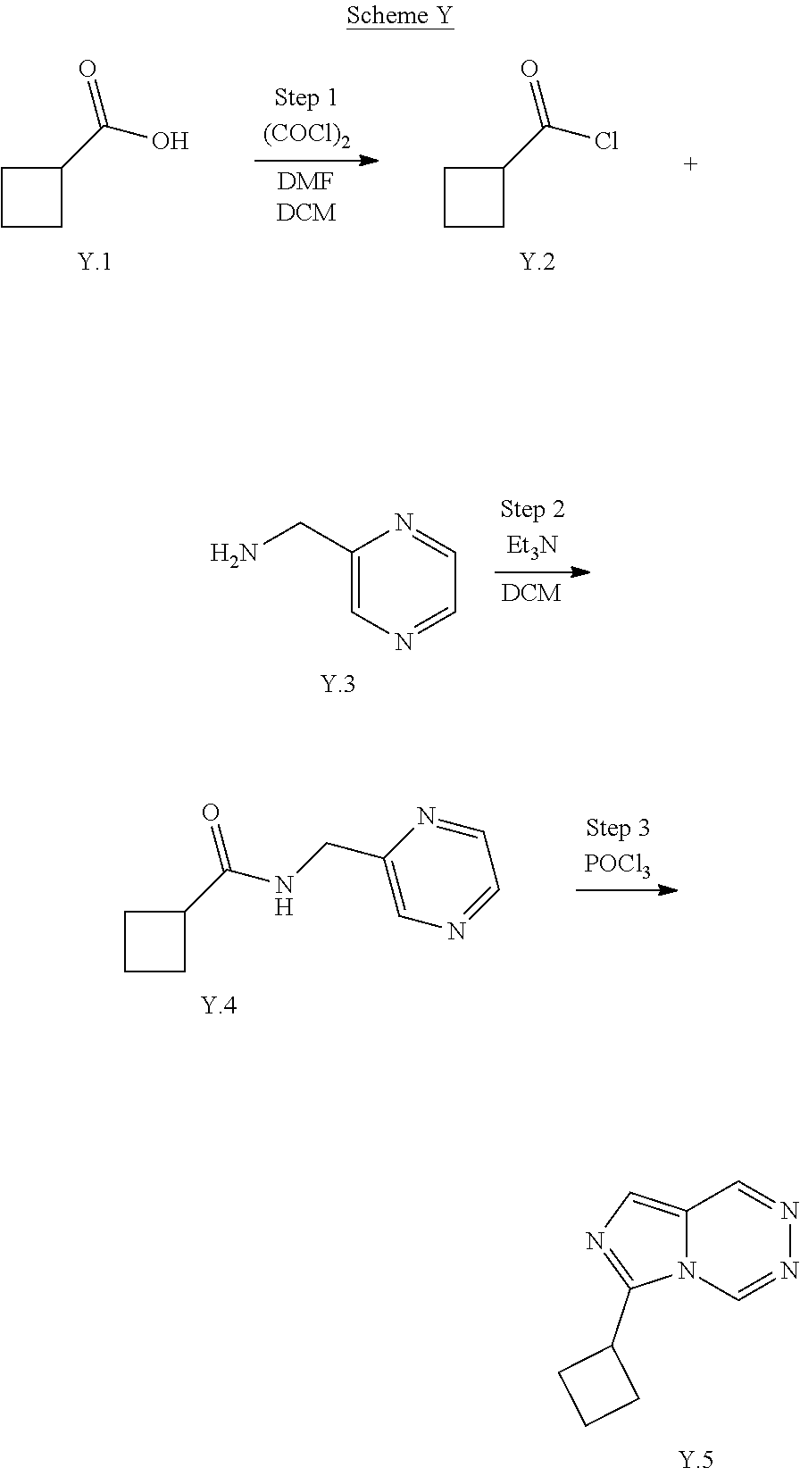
C1CC(C(O)=O)C1.C1CC(C(Cl)=O)C1.C1(CN)=CN=CC=N1.C1CC(C(NCC2=CN=CC=N2)=O)C1.C12=CN=C(C3CCC3)N1C=NN=C2
